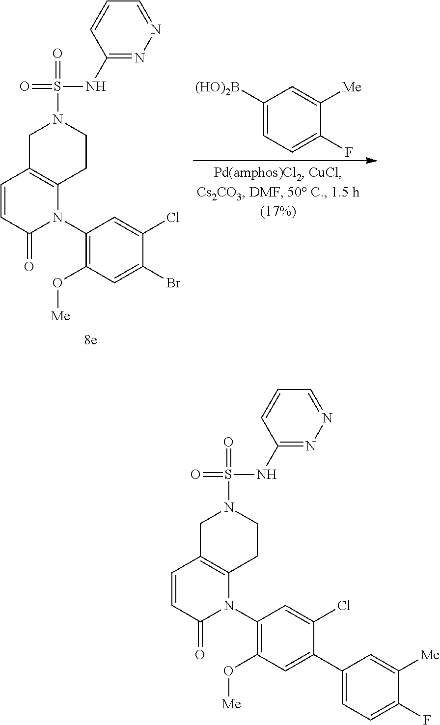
C1=CC(=O)N(C2=C(O[Me])C=C(C3=CC=C(F)C([Me])=C3)C(Cl)=C2)C2=C1CN(S(=O)(NC1=NN=CC=C1)=O)CC2.C1=CC(=O)N(C2=C(O[Me])C=C(Br)C(Cl)=C2)C2=C1CN(S(=O)(NC1=NN=CC=C1)=O)CC2.C1([(HO)2B])=CC=C(F)C([Me])=C1
